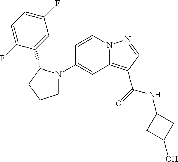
C1(N2CCCC2C2=CC(F)=CC=C2F)=CC2=C(C(=O)NC3CC(O)C3)C=NN2C=C1
